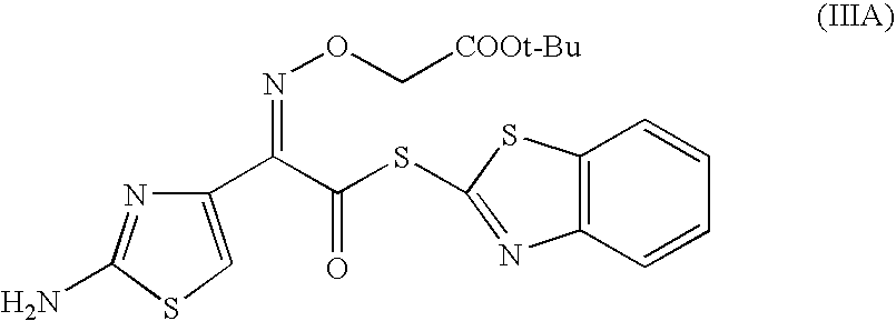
C12=C(C=CC=C1)N=C(SC(C(=NOC[COOt-Bu])C1=CSC(N)=N1)=O)S2
